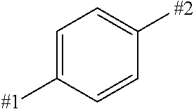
C1=C([#1])C=CC([#2])=C1
